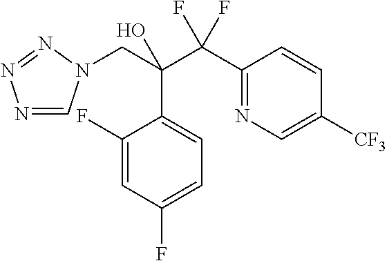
N1=CN(CC(C(C2=NC=C([CF3])C=C2)(F)F)(O)C2=CC=C(F)C=C2F)N=N1
